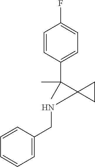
C1=C(F)C=CC(C(C)(C)C2(NCC3=CC=CC=C3)CC2)=C1
